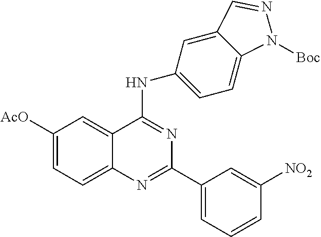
C1([AcO])=CC=C2C(=C1)C(NC1=CC=C3C(=C1)C=NN3[Boc])=NC(C1=CC=CC([NO2])=C1)=N2
